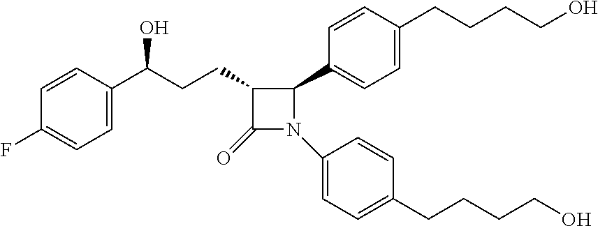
C1=CC(C(CCC2C(=O)N(C3=CC=C(CCCCO)C=C3)C2C2=CC=C(CCCCO)C=C2)O)=CC=C1F
